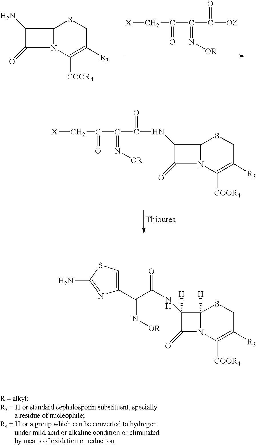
[X]CC(C(C([OZ])=O)=N[OR])=O.C12N(C([COOR4])=C([R3])CS1)C(=O)C2N.[X]CC(C(C(NC1C(=O)N2C1SCC([R3])=C2[COOR4])=O)=N[OR])=O.C1(C(C(NC2([H])C(=O)N3C2([H])SCC([R3])=C3[COOR4])=O)=N[OR])=CSC(N)=N1
